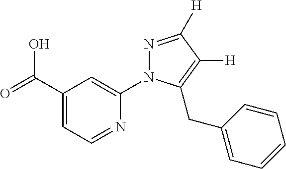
OC(C1=CC=NC(N2N=C([H])C([H])=C2CC2=CC=CC=C2)=C1)=O
